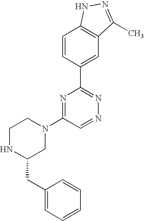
C1NC(CC2=CC=CC=C2)CN(C2=NC(C3=CC4=C(C=C3)NN=C4C)=NN=C2)C1
